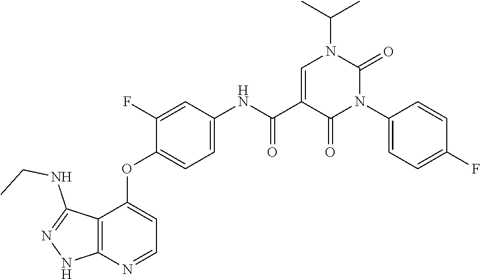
CC(C)N1C(=O)N(C2=CC=C(F)C=C2)C(=O)C(C(NC2=CC=C(OC3=CC=NC4=C3C(NCC)=NN4)C(F)=C2)=O)=C1
